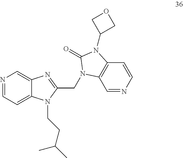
N1=CC=C2C(=C1)N=C(CN1C3=C(C=CN=C3)N(C3COC3)C1=O)N2CCC(C)C
